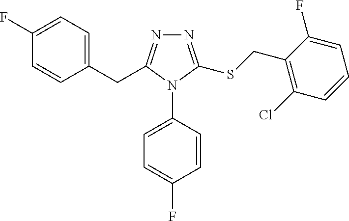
C1(F)=CC=C(CC2=NN=C(SCC3=C(Cl)C=CC=C3F)N2C2=CC=C(F)C=C2)C=C1
